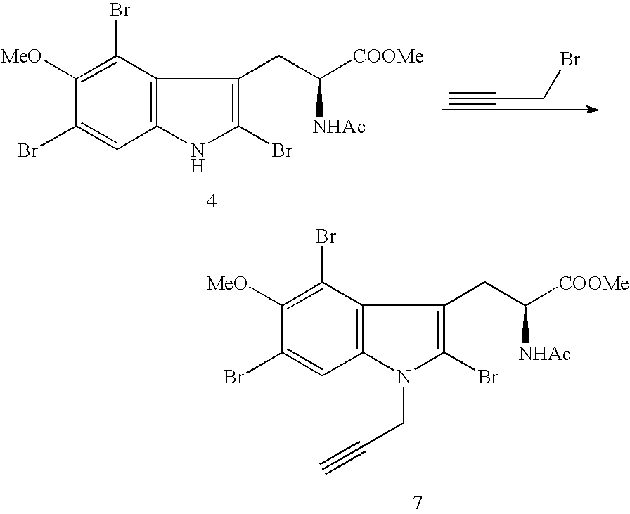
C#CCBr.C12=C(NC(Br)=C1CC([COOMe])[NHAc])C=C(Br)C([MeO])=C2Br.C12=C(N(CC#C)C(Br)=C1CC([COOMe])[NHAc])C=C(Br)C([MeO])=C2Br
